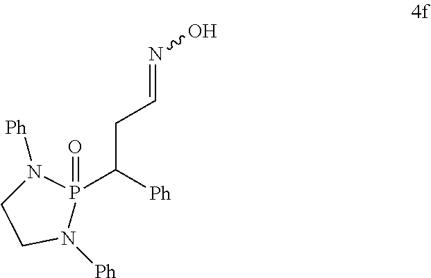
[Ph]N1P(C([Ph])CC=NO)(=O)N([Ph])CC1
